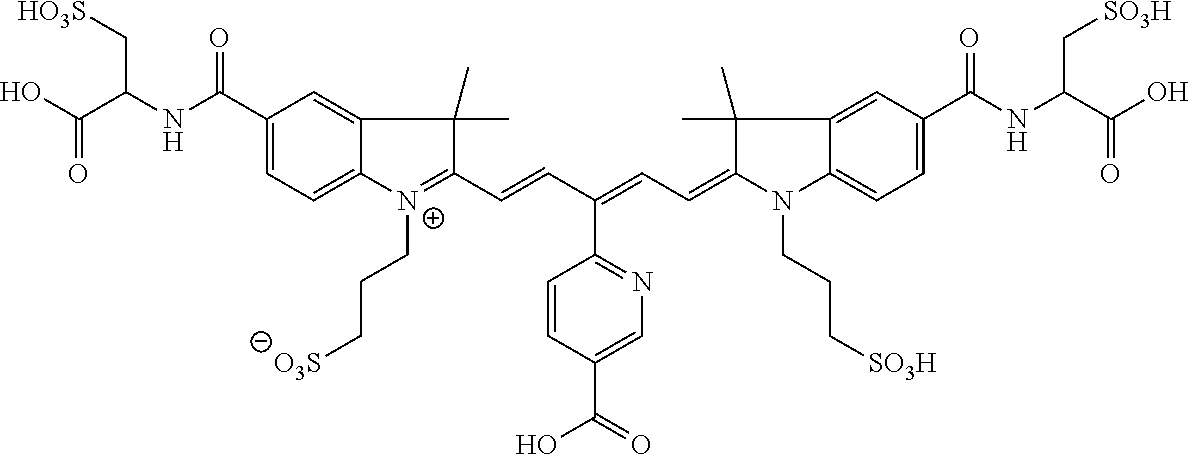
C1(C(NC(C(O)=O)C[HO3S])=O)=CC=C2C(=C1)C(C)(C)C(C=CC(=CC=C1N(CCC[SO3H])C3=CC=C(C(NC(C(O)=O)C[SO3H])=O)C=C3C1(C)C)C1=NC=C(C(O)=O)C=C1)=[N+]2CCC[O3S]
